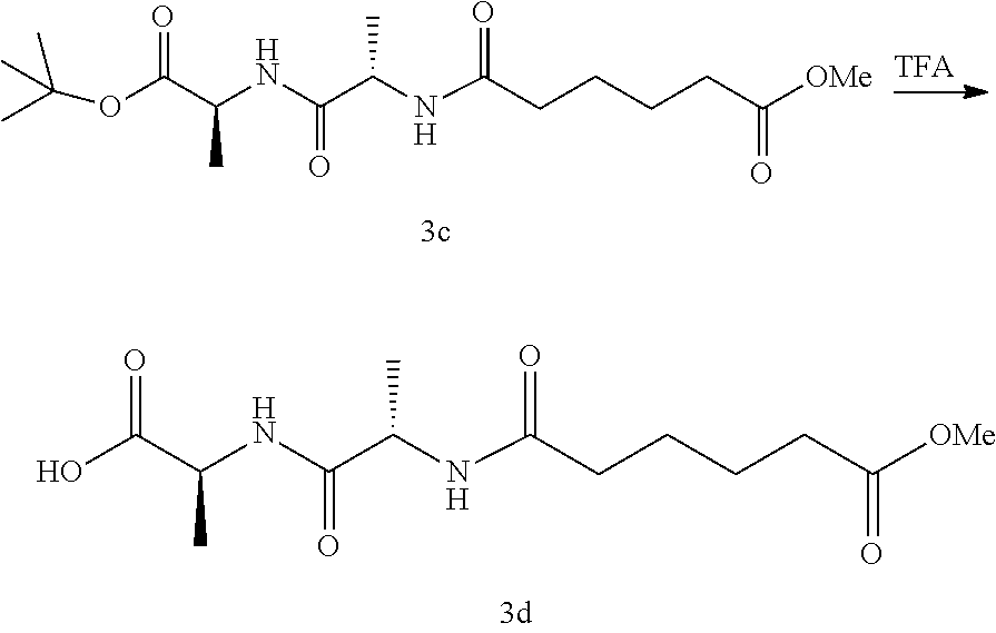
N(C(C(NC(C(O)=O)C)=O)C)C(CCCCC([OMe])=O)=O.N(C(C(NC(C(=O)OC(C)(C)C)C)=O)C)C(CCCCC([OMe])=O)=O
